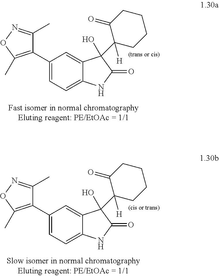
C1(C2=C(C)ON=C2C)=CC=C2C(=C1)C(O)(C1([H])CCCCC1=O)C(=O)N2.C1(C2=C(C)ON=C2C)=CC=C2C(=C1)C(O)(C1([H])CCCCC1=O)C(=O)N2
